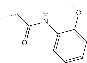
C1(NC(CC)=O)=CC=CC=C1OC
